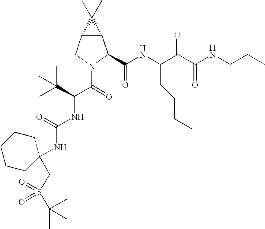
C12C(CN(C(C(NC(=O)NC3(CS(=O)(C(C)(C)C)=O)CCCCC3)C(C)(C)C)=O)C1C(NC(C(C(NCCC)=O)=O)CCCC)=O)C2(C)C
